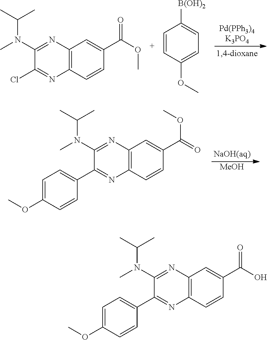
C(N(C1=NC2=C(N=C1Cl)C=CC(C(OC)=O)=C2)C)(C)C.C1=CC(OC)=CC=C1[B(OH)2].[MeOH].C(N(C1=NC2=C(N=C1C1=CC=C(OC)C=C1)C=CC(C(=O)OC)=C2)C)(C)C.C(N(C1=NC2=C(N=C1C1=CC=C(OC)C=C1)C=CC(C(O)=O)=C2)C)(C)C
